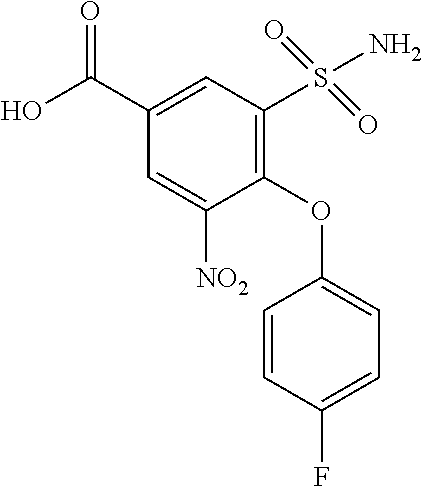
C1(C(O)=O)=CC(S(=O)(=O)N)=C(OC2=CC=C(F)C=C2)C([NO2])=C1
